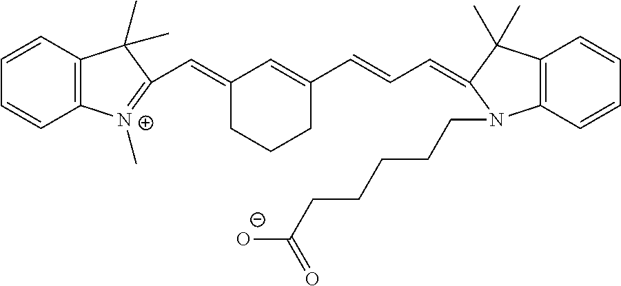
C12=C(C=CC=C1)C(C)(C)C(C=C1CCCC(C=CC=C3C(C)(C)C4=C(C=CC=C4)N3CCCCCC([O-])=O)=C1)=N2C
